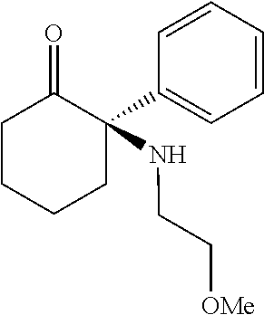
C(NC1(C2=CC=CC=C2)CCCCC1=O)C[OMe]
